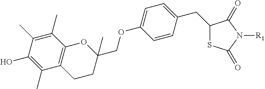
C12=C(C(C)=C(C)C(O)=C1C)OC(COC1=CC=C(CC3SC(=O)N([R1])C3=O)C=C1)(C)CC2
